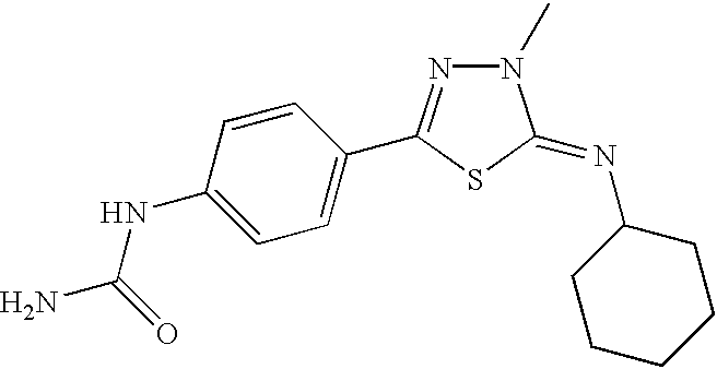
C1=C(NC(N)=O)C=CC(C2=NN(C)C(=NC3CCCCC3)S2)=C1
